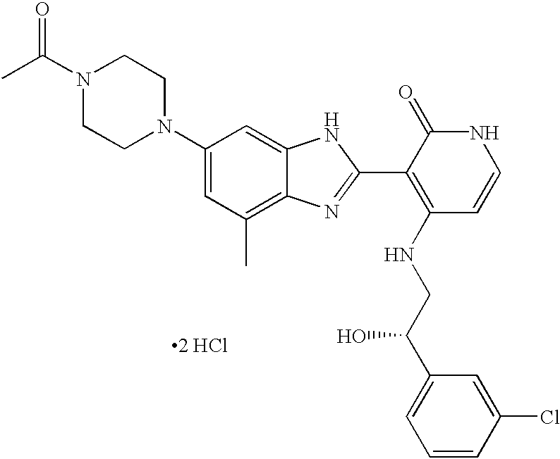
C1CN(C2=CC(C)=C3C(=C2)NC(C2=C(NCC(C4=CC=CC(Cl)=C4)O)C=CNC2=O)=N3)CCN1C(C)=O.[2 HCl]
